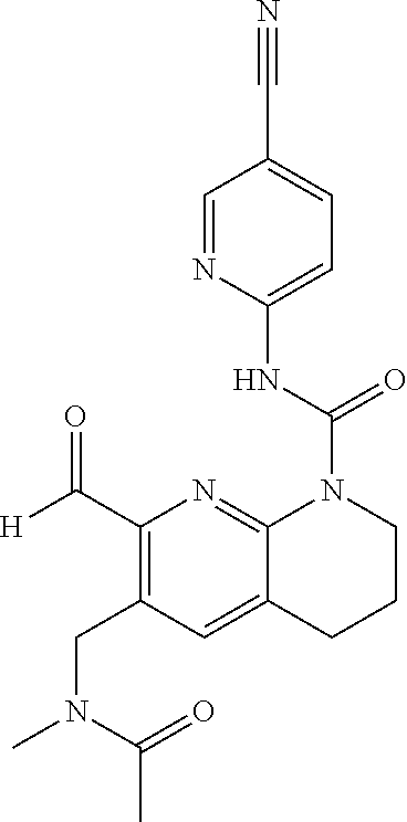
C1(C#N)=CC=C(NC(=O)N2C3=NC(C([H])=O)=C(CN(C(=O)C)C)C=C3CCC2)N=C1
